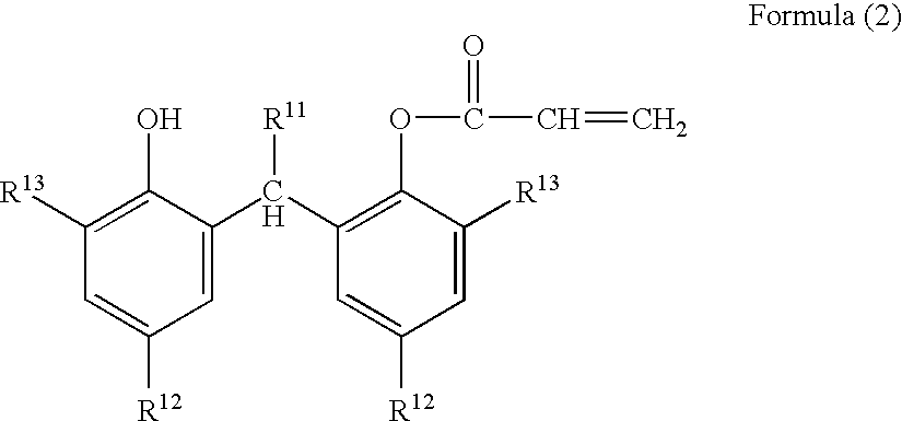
C1=C(C(C2=C(OC(=O)C=C)C([R13])=CC([R12])=C2)[R11])C(O)=C([R13])C=C1[R12]
